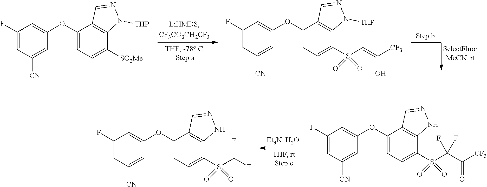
C1(F)=CC([CN])=CC(OC2=CC=C([SO2Me])C3=C2C=NN3[THP])=C1.C1(F)=CC([CN])=CC(OC2=CC=C(S(C=C([CF3])O)(=O)=O)C3=C2C=NN3[THP])=C1.C1(F)=CC([CN])=CC(OC2=CC=C(S(C(C([CF3])=O)(F)F)(=O)=O)C3=C2C=NN3)=C1.C1(F)=CC([CN])=CC(OC2=CC=C(S(C(F)F)(=O)=O)C3=C2C=NN3)=C1
